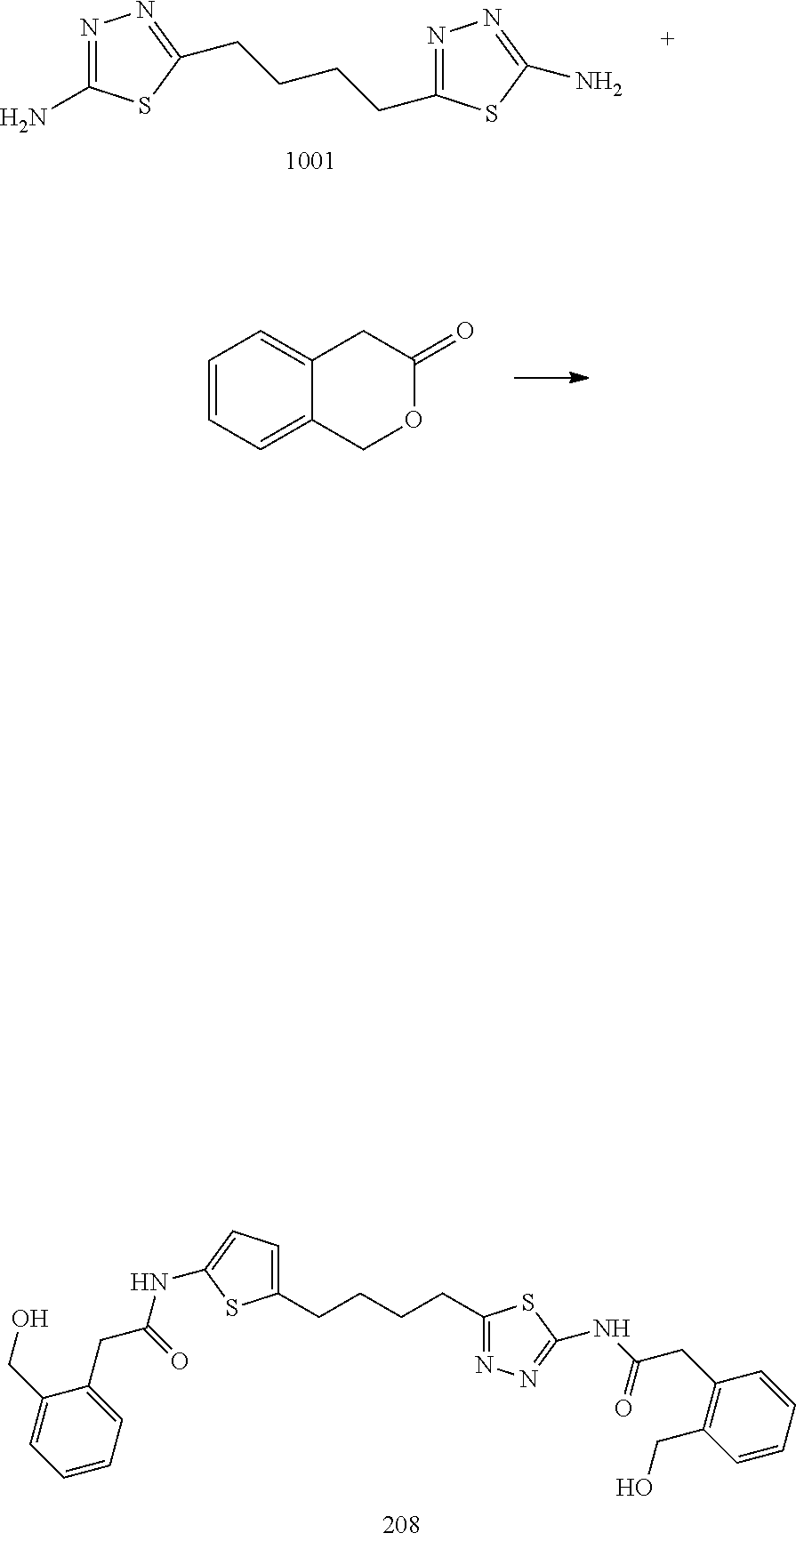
C1=CC=C2C(=C1)CC(=O)OC2.N1=C(CCCCC2=NN=C(N)S2)SC(N)=N1.C1(CO)=CC=CC=C1CC(NC1=CC=C(CCCCC2=NN=C(NC(CC3=C(CO)C=CC=C3)=O)S2)S1)=O
